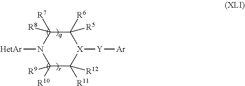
C1([R6])([R5])C([R7])([R8])N([HetAr])C([R10])([R9])C([R11])([R12])[X]1[Y][Ar]
